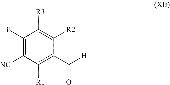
C1(F)=C([NC])C([R1])=C(C([H])=O)C([R2])=C1[R3]
